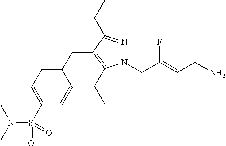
N1=C(CC)C(CC2=CC=C(S(=O)(N(C)C)=O)C=C2)=C(CC)N1CC(=CCN)F
